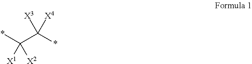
*C(C(*)([X4])[X3])([X2])[X1]
